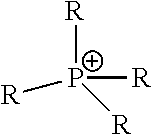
[R][P+]([R])([R])[R]
